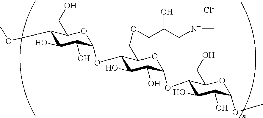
C1(OC)C(O)C(O)C(OC2C(O)C(O)C(OC3C(O)C(O)C(OC)OC3CO)OC2COCC(C[N+](C)(C)C)O)OC1CO.[Cl-]
